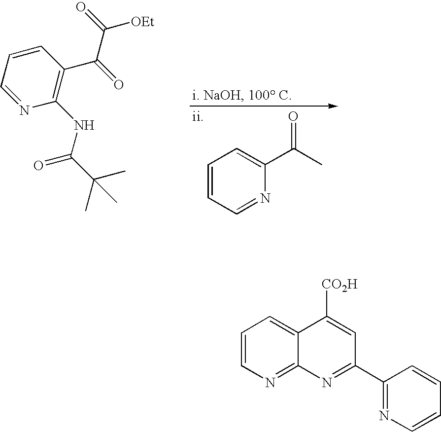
C1=NC(NC(=O)C(C)(C)C)=C(C(=O)C(=O)[OEt])C=C1.C1=CC=NC(C(=O)C)=C1.C1=CN=C2C(=C1)C([CO2H])=CC(C1=NC=CC=C1)=N2
